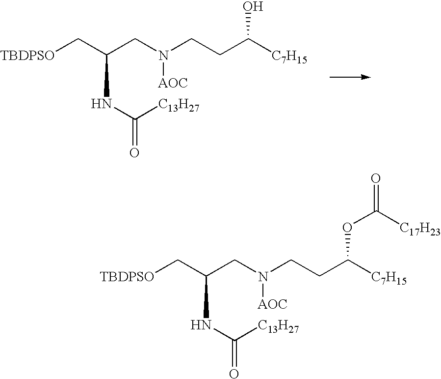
[TBDPSO]CC(CN(CCC([C7H15])O)[AOC])NC(=O)[C13H27].[TBDPSO]CC(CN(CCC([C7H15])OC([C17H23])=O)[AOC])NC(=O)[C13H27]
